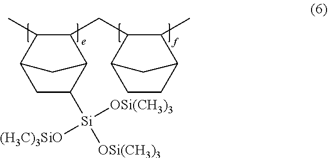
C1(CC2C3CCC(C2C)C3)C(C)C2CC([Si]([OSi(CH3)3])([OSi(CH3)3])[(H3C)3SiO])C1C2
